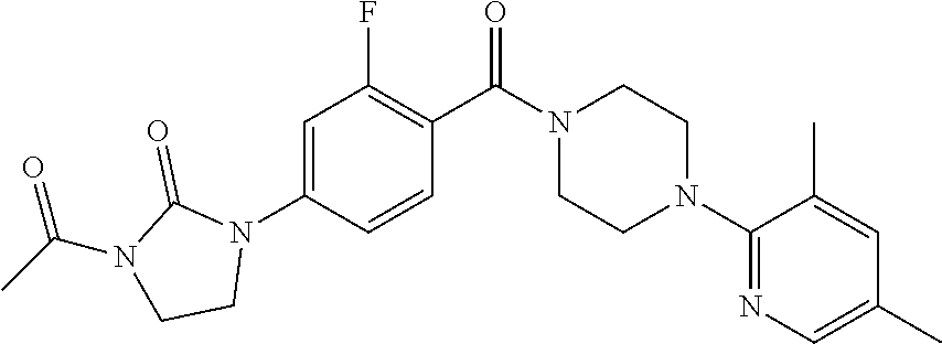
C1=C(N2C(=O)N(C(C)=O)CC2)C=CC(C(N2CCN(C3=NC=C(C)C=C3C)CC2)=O)=C1F
